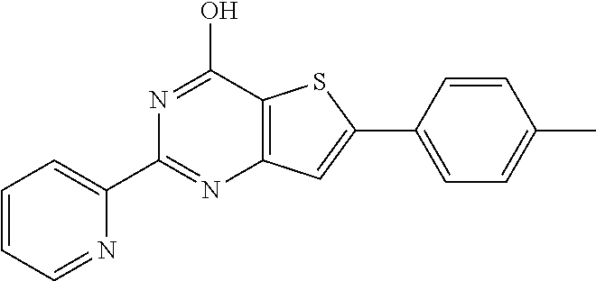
C1(C2=CC=CC=N2)=NC2=C(C(O)=N1)SC(C1=CC=C(C)C=C1)=C2
